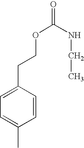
C1=CC(CCOC(=O)NCC)=CC=C1C
